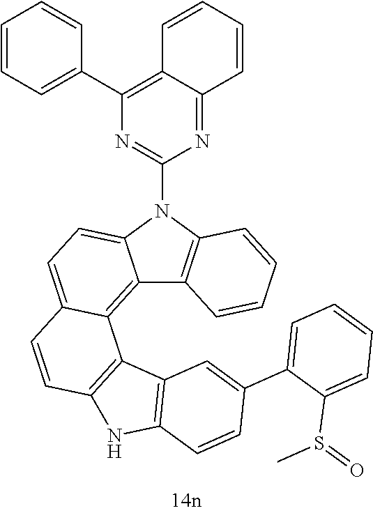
CS(C1=CC=CC=C1C1=CC2=C(NC3=C2C2=C4C(=CC=C2C=C3)N(C2=NC(C3=CC=CC=C3)=C3C=CC=CC3=N2)C2=C4C=CC=C2)C=C1)=O
